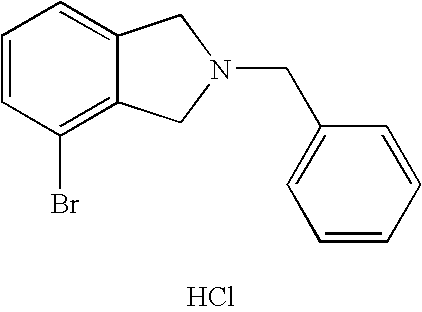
C1=CC(Br)=C2C(=C1)CN(CC1=CC=CC=C1)C2.Cl
